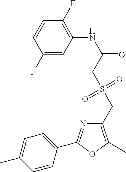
C1(F)=CC(NC(=O)CS(CC2=C(C)OC(C3=CC=C(C)C=C3)=N2)(=O)=O)=C(F)C=C1
